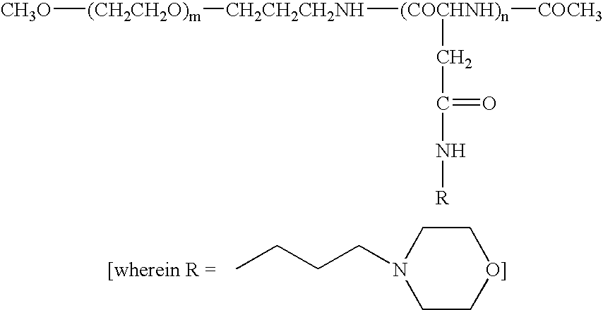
CCCCN1CC[O]]CC1.[CH3O][(CH2CH2O)m][CH2CH2CH2NH][(COCHNH)n]([COCH3])CC(N[R])=O
